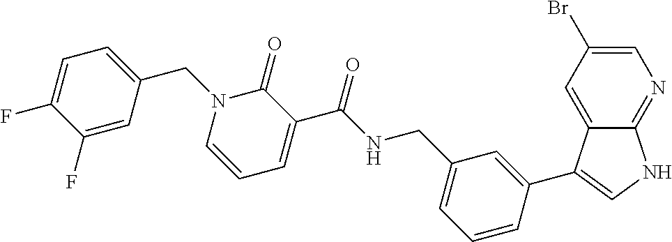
C1(F)=CC(CN2C=CC=C(C(NCC3=CC=CC(C4=CNC5=NC=C(Br)C=C54)=C3)=O)C2=O)=CC=C1F
